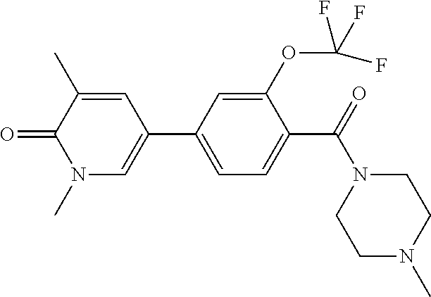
O=C1C(C)=CC(C2=CC=C(C(=O)N3CCN(C)CC3)C(OC(F)(F)F)=C2)=CN1C
